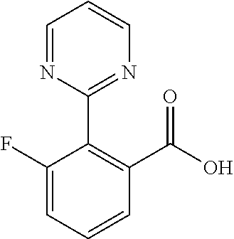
C1(F)=CC=CC(C(O)=O)=C1C1=NC=CC=N1
